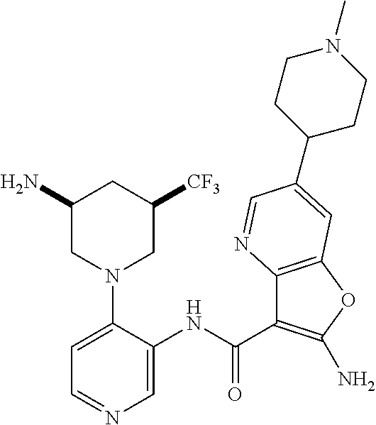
C1=C(N2CC([CF3])CC(N)C2)C(NC(C2=C(N)OC3=C2N=CC(C2CCN(C)CC2)=C3)=O)=CN=C1
